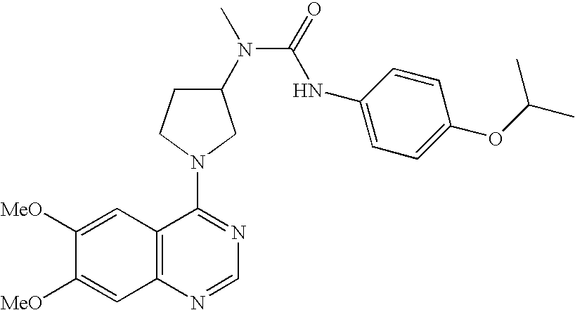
C1([MeO])=CC2=C(C=C1[MeO])N=CN=C2N1CC(N(C(=O)NC2=CC=C(OC(C)C)C=C2)C)CC1
